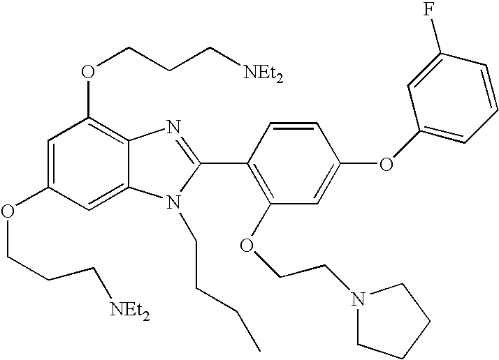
C1=C(OCCC[NEt2])C=C2C(=C1OCCC[NEt2])N=C(C1=C(OCCN3CCCC3)C=C(OC3=CC=CC(F)=C3)C=C1)N2CCCC
